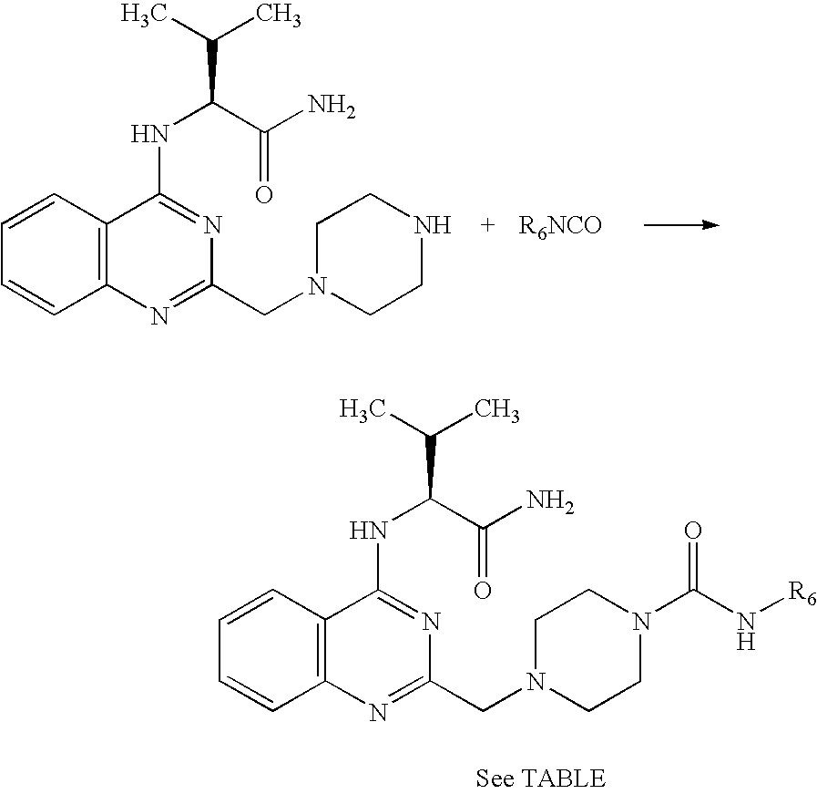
C1=CC2=C(C=C1)C(NC(C(C)C)C(N)=O)=NC(CN1CCNCC1)=N2.C1=CC2=C(C=C1)C(NC(C(C)C)C(N)=O)=NC(CN1CCN(C(N[R6])=O)CC1)=N2
